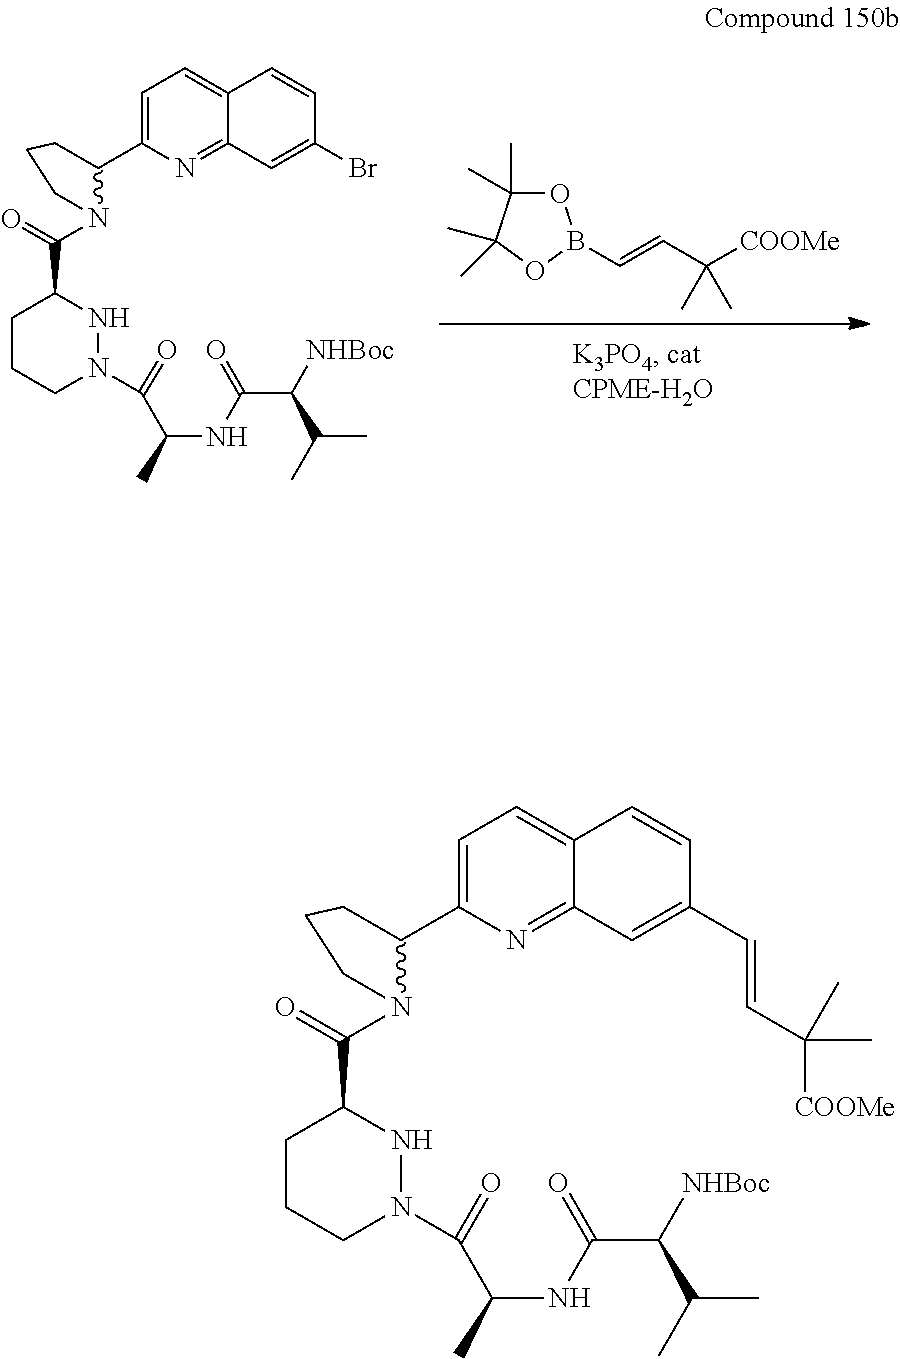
O1C(C)(C)C(C)(C)OB1C=CC([COOMe])(C)C.C1=C(C2N(C(C3CCCN(C(C(NC(=O)C([NHBoc])C(C)C)C)=O)N3)=O)CCC2)N=C2C(=C1)C=CC(Br)=C2.C1=C(C2N(C(C3CCCN(C(C(NC(=O)C([NHBoc])C(C)C)C)=O)N3)=O)CCC2)N=C2C(=C1)C=CC(C=CC([COOMe])(C)C)=C2
